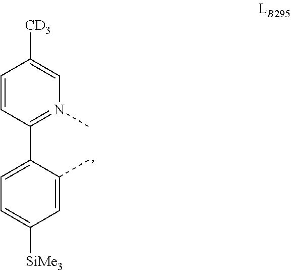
C1=C([SiMe3])C=C(C)C(C2=N(C)C=C([CD3])C=C2)=C1
